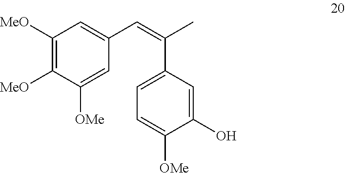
C1([MeO])=C([MeO])C([OMe])=CC(C=C(C2=CC=C([OMe])C(O)=C2)C)=C1
